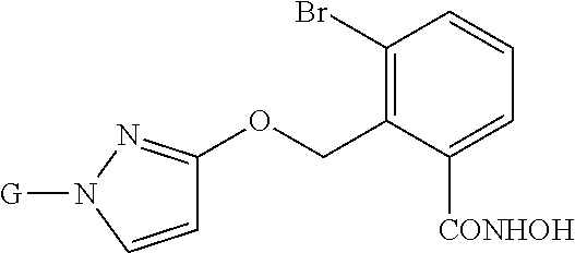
C1(Br)=C(COC2=NN([G])C=C2)C([CONHOH])=CC=C1
